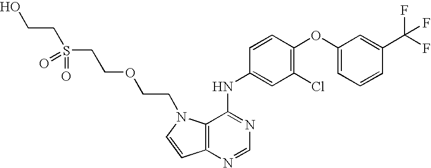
C12=C(N=CN=C1NC1=CC(Cl)=C(OC3=CC=CC(C(F)(F)F)=C3)C=C1)C=CN2CCOCCS(CCO)(=O)=O
